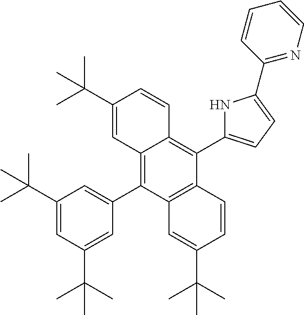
C12=C(C3=CC(C(C)(C)C)=CC(C(C)(C)C)=C3)C3=C(C(C4=CC=C(C5=NC=CC=C5)N4)=C1C=CC(C(C)(C)C)=C2)C=CC(C(C)(C)C)=C3
